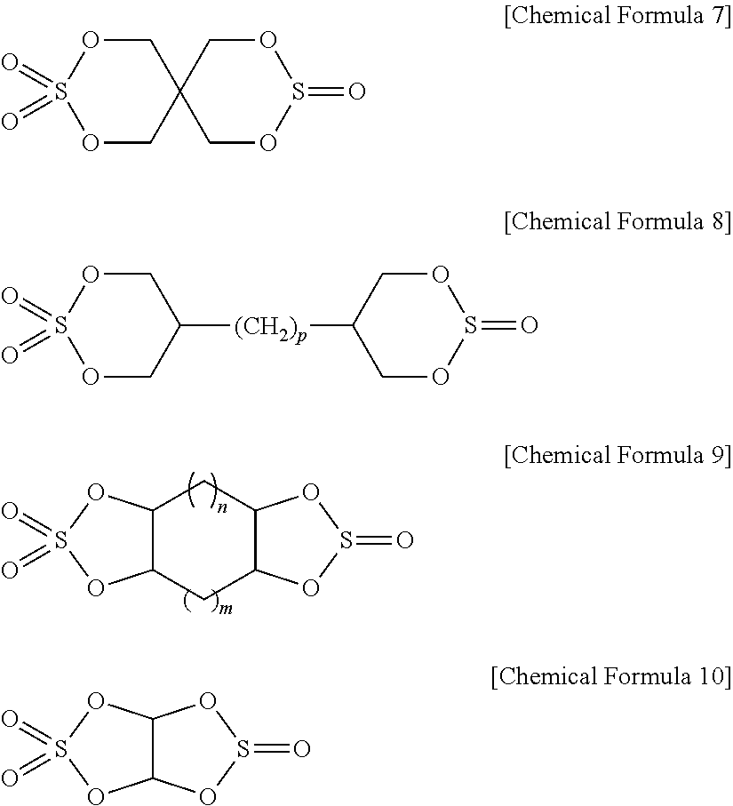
C12C(OS(=O)(=O)O1)CC1C(C2)OS(=O)O1.C1OS(=O)(=O)OCC12COS(=O)OC2.C1OS(=O)(=O)OCC1[(CH2)p]C1COS(=O)OC1.O1S(=O)(=O)OC2C1OS(=O)O2
